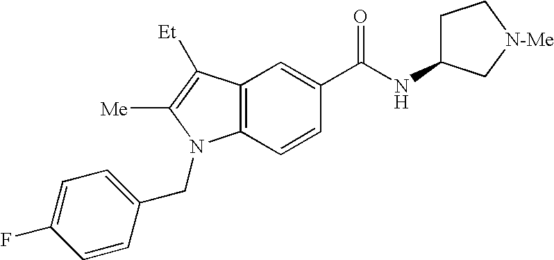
C12=C(C=CC(C(NC3CC[N-Me]C3)=O)=C1)N(CC1=CC=C(F)C=C1)C([Me])=C2[Et]
